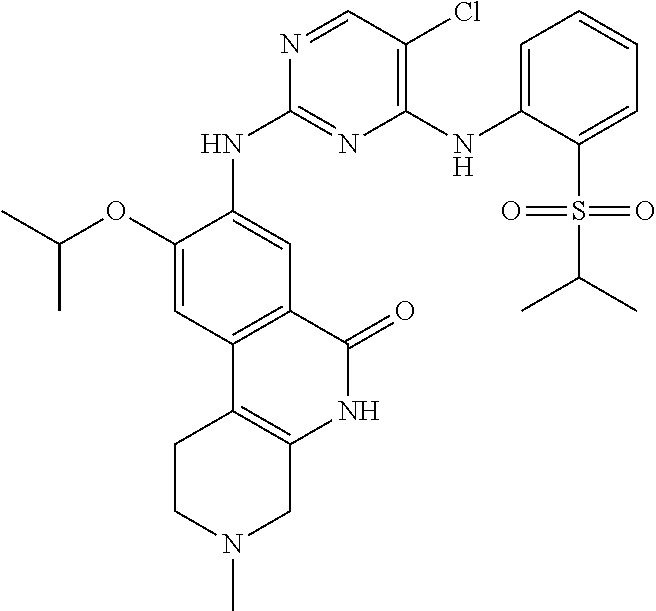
C1(OC(C)C)=CC2=C(C=C1NC1=NC(NC3=CC=CC=C3S(=O)(C(C)C)=O)=C(Cl)C=N1)C(=O)NC1=C2CCN(C)C1
